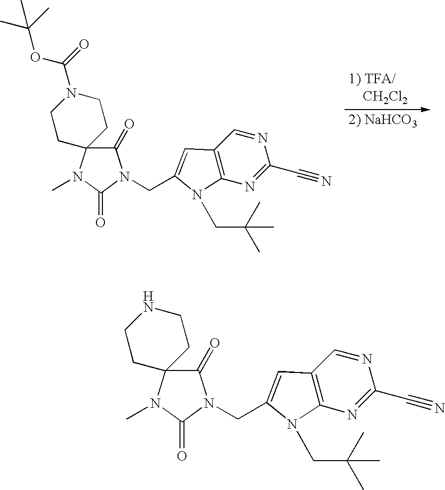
O(C(N1CCC2(CC1)C(=O)N(CC1=CC3=C(N=C(C#N)N=C3)N1CC(C)(C)C)C(=O)N2C)=O)C(C)(C)C.N1CCC2(CC1)C(=O)N(CC1=CC3=C(N=C(C#N)N=C3)N1CC(C)(C)C)C(=O)N2C
